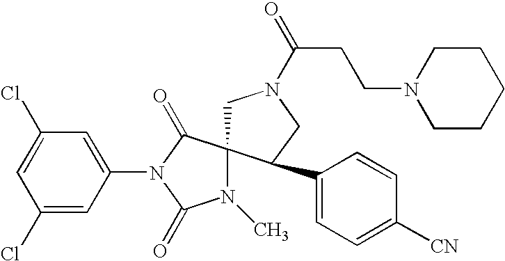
ClC1=CC(Cl)=CC(N2C(=O)C3(N(C)C2=O)CN(C(CCN2CCCCC2)=O)CC3C2=CC=C([CN])C=C2)=C1
